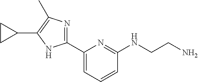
C1(C2=CC=CC(NCCN)=N2)=NC(C)=C(C2CC2)N1
